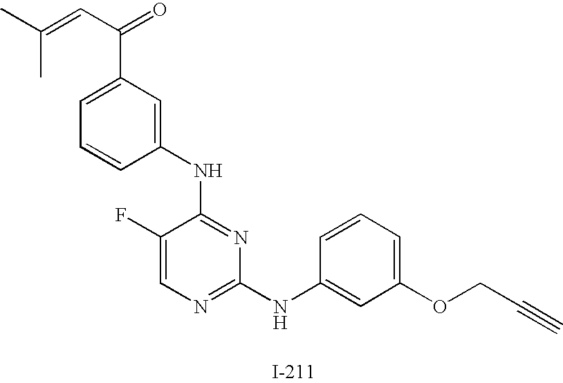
C1(F)=CN=C(NC2=CC(OCC#C)=CC=C2)N=C1NC1=CC(C(C=C(C)C)=O)=CC=C1
